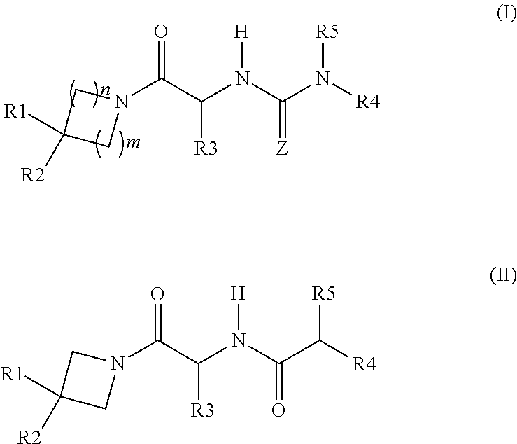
N1(C(C(N(C(N([R4])[R5])=[Z])[H])[R3])=O)CC([R1])([R2])C1.N1(C(C(N(C(C([R4])[R5])=O)[H])[R3])=O)CC([R1])([R2])C1
